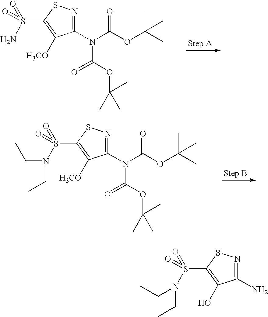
C1(N(C(OC(C)(C)C)=O)C(OC(C)(C)C)=O)=NSC(S(N)(=O)=O)=C1[H3CO].C1(N(C(OC(C)(C)C)=O)C(OC(C)(C)C)=O)=NSC(S(N(CC)CC)(=O)=O)=C1[H3CO].C1(N)=NSC(S(N(CC)CC)(=O)=O)=C1O
